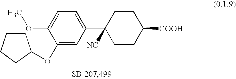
C1CCCC1OC1=CC(C2([NC])CCC([COOH])CC2)=CC=C1OC
